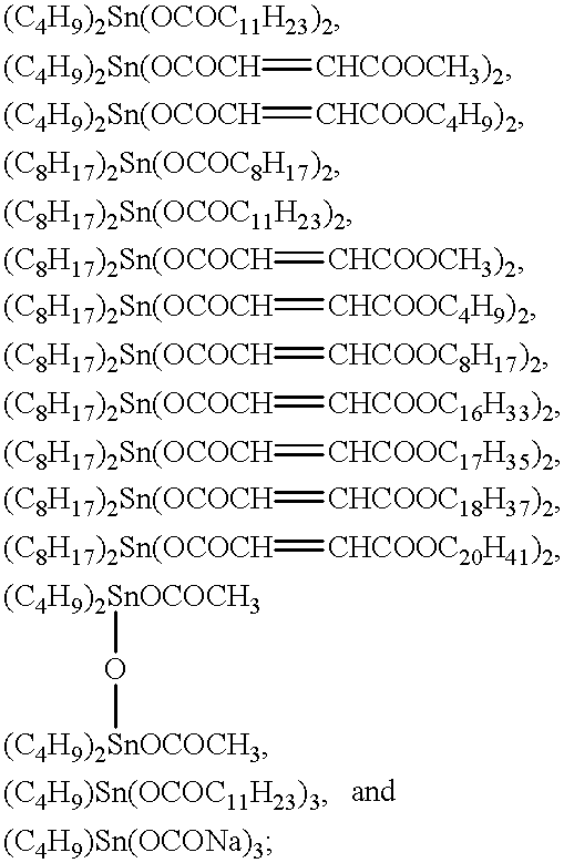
[(C4H9)2Sn(OCOC11H23)2].[(C4H9)2Sn(OCOCH]=[CHCOOCH3)2].[(C4H9)2Sn(OCOCH]=[CHCOOC4H9)2].[(C8H17)2Sn(OCOC8H17)2].[(C8H17)2Sn(OCOC11H23)2].[(C8H17)2Sn(OCOCH]=[CHCOOCH3)2].[(C8H17)2Sn(OCOCH]=[CHCOOC4H9)2].[(C8H17)2Sn(OCOCH]=[CHCOOC8H17)2].[(C8H17)2Sn(OCOCH]=[CHCOOC16H33)2].[(C8H17)2Sn(OCOCH]=[CHCOOC17H35)2].[(C8H17)2Sn(OCOCH]=[CHCOOC18H37)2].[(C8H17)2Sn(OCOCH]=[CHCOOC20H41)2].[(C4H9)2SnOCOCH3]O[(C4H9)2SnOCOCH3].[(C4H9)Sn(OCOC11H23)3].[(C4H9)Sn(OCONa)3]
